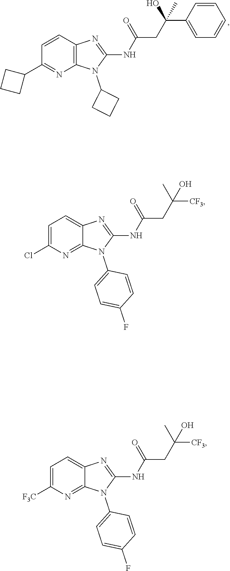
N(C1=NC2=CC=C(Cl)N=C2N1C1=CC=C(F)C=C1)C(CC([CF3])(C)O)=O.N(C1=NC2=C(N1C1CCC1)N=C(C1CCC1)C=C2)C(CC(C1=CC=CC=C1)(O)C)=O.N(C1=NC2=CC=C([F3C])N=C2N1C1=CC=C(F)C=C1)C(CC([CF3])(C)O)=O
